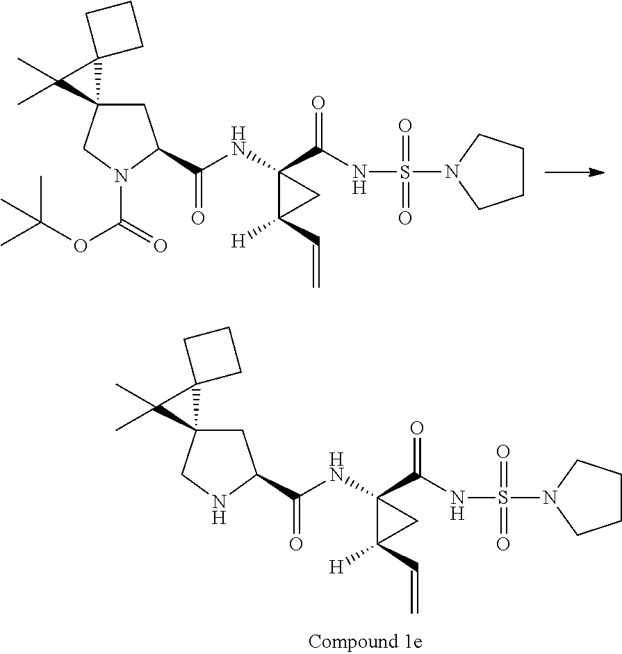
C1C2(CNC1C(NC1(C(NS(N3CCCC3)(=O)=O)=O)C(C=C)([H])C1)=O)C1(C2(C)C)CCC1.C1C2(CN(C(=O)OC(C)(C)C)C1C(NC1(C(NS(N3CCCC3)(=O)=O)=O)C(C=C)([H])C1)=O)C1(C2(C)C)CCC1
